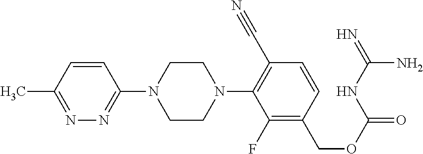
C1=CC(C)=NN=C1N1CCN(C2=C(C#N)C=CC(COC(=O)NC(=N)N)=C2F)CC1
